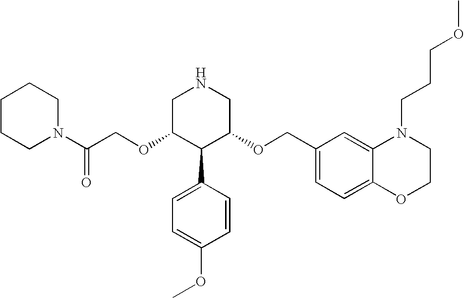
O(C1C(C2=CC=C(OC)C=C2)C(OCC2=CC=C3C(=C2)N(CCCOC)CCO3)CNC1)CC(N1CCCCC1)=O
